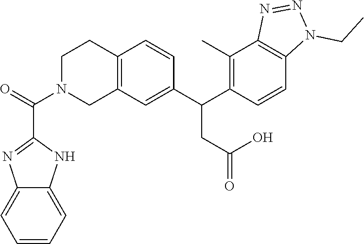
C12=C(C=C(C(C3=C(C)C4=C(C=C3)N(CC)N=N4)CC(=O)O)C=C1)CN(C(C1=NC3=CC=CC=C3N1)=O)CC2
